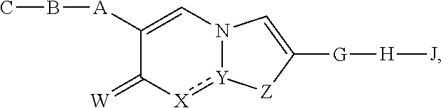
C1([A]BC)=CN2[Y](:[X]C1=[W])[Z]C([G][H][J])=C2
